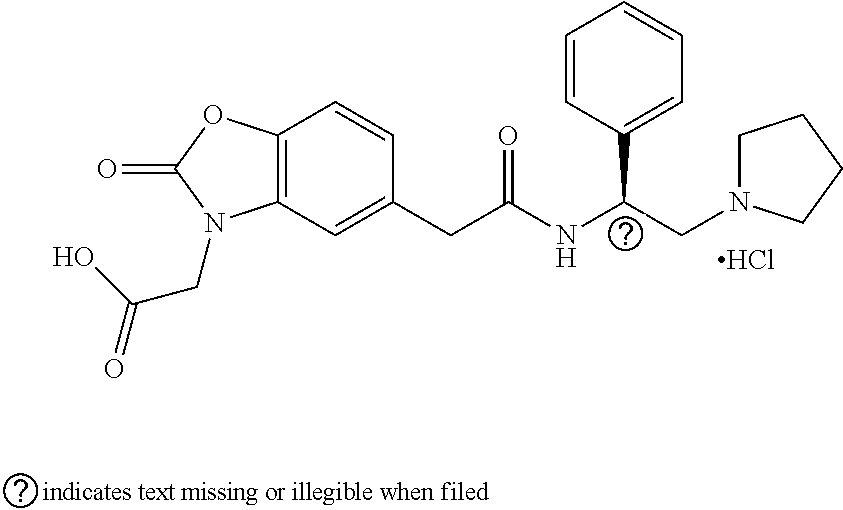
C12=C(C=C(CC(NC(CN3CCCC3)C3=CC=CC=C3)=O)C=C1)N(CC(O)=O)C(=O)O2.Cl
